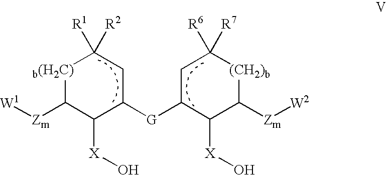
[G](C1CC([R7])([R6])[(CH2)b]C([Zm][W2])C1[X]O)C1C([X]O)C([Zm][W1])[b(H2C)]C([R2])([R1])C1
